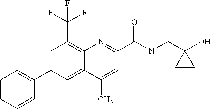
C1(C)=CC(C(=O)NCC2(O)CC2)=NC2=C(C(F)(F)F)C=C(C3=CC=CC=C3)C=C12
